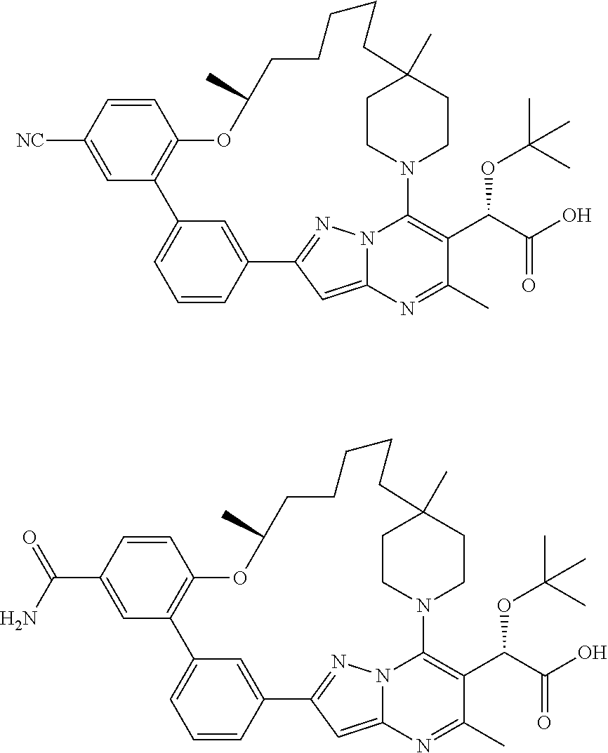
C12=CC=CC(=C1)C1=NN3C(=C1)N=C(C)C(C(C(O)=O)OC(C)(C)C)=C3N1CCC(C)(CC1)CCCCCC(C)OC1=C2C=C([NC])C=C1.C12=CC=CC(=C1)C1=NN3C(=C1)N=C(C)C(C(C(O)=O)OC(C)(C)C)=C3N1CCC(C)(CC1)CCCCCC(C)OC1=C2C=C(C(=O)N)C=C1
